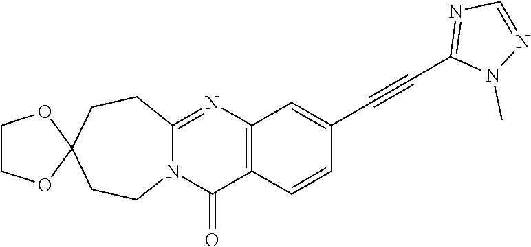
N12C(=NC3=C(C1=O)C=CC(C#CC1=NC=NN1C)=C3)CCC1(CC2)OCCO1
